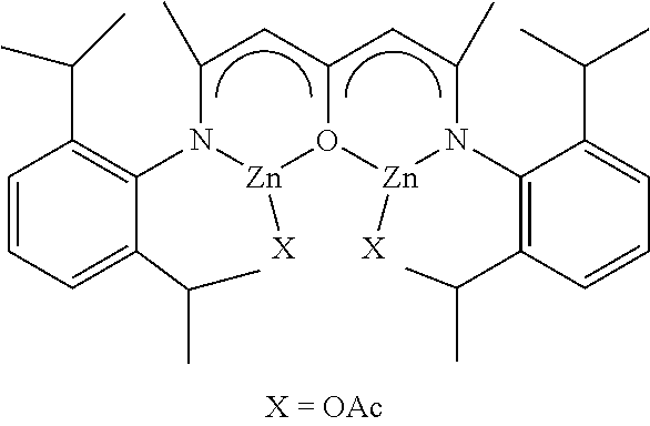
C1=CC=C(C(C)C)C(N2C(C)CC3O([Zn]2[X])[Zn]([X])N(C2=C(C(C)C)C=CC=C2C(C)C)C(C)C3)=C1C(C)C
